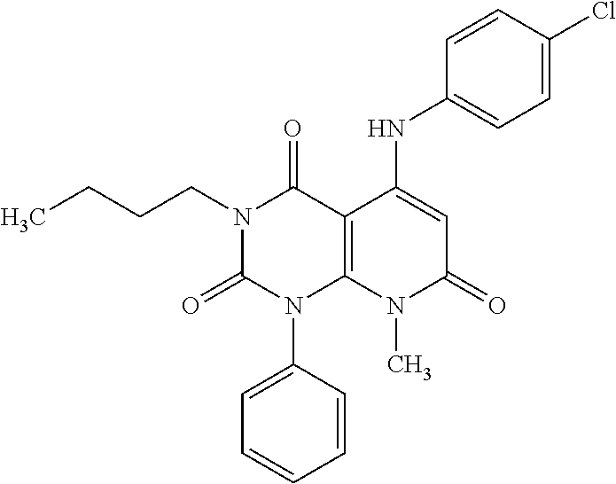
C(CCC)N1C(=O)N(C2=CC=CC=C2)C2=C(C1=O)C(NC1=CC=C(Cl)C=C1)=CC(=O)N2C
